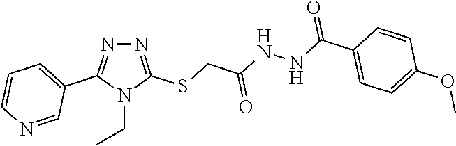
N1=C(SCC(=O)NNC(C2=CC=C(OC)C=C2)=O)N(CC)C(C2=CC=CN=C2)=N1
